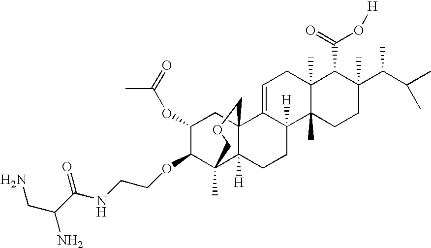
C1=C2C([H])(C3(C)C(C)(C1)C(C(=O)O[H])C(C(C(C)C)C)(C)CC3)CCC1([H])C3(C)C(OCCNC(C(CN)N)=O)C(OC(C)=O)CC21COC3
